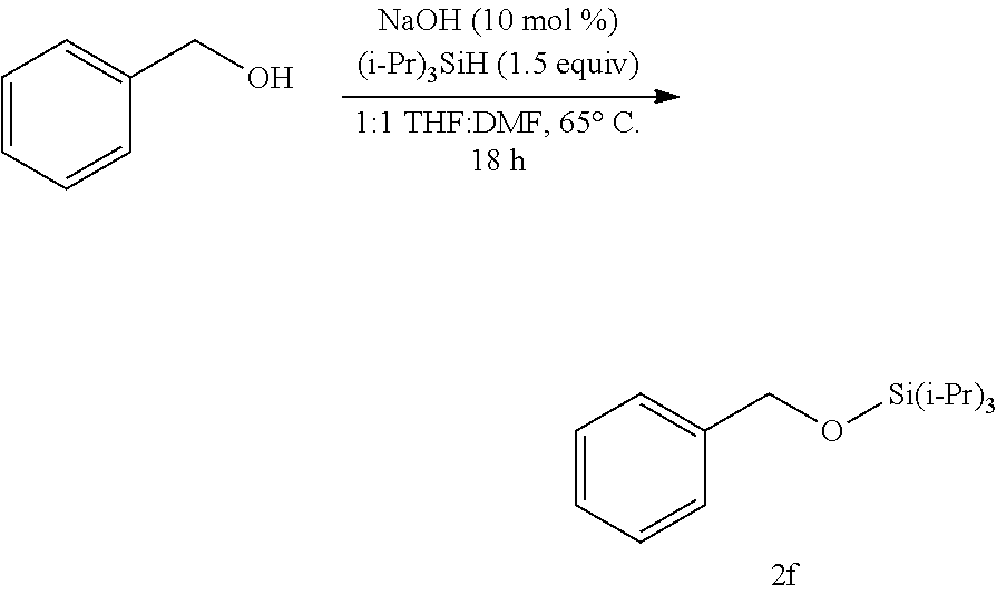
C1=CC=CC(CO)=C1.C1=CC=CC(CO[Si(i-Pr)3])=C1
